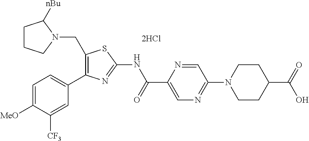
C1(CN2CCCC2[nBu])=C(C2=CC=C([MeO])C([CF3])=C2)N=C(NC(C2=CN=C(N3CCC(C(=O)O)CC3)C=N2)=O)S1
